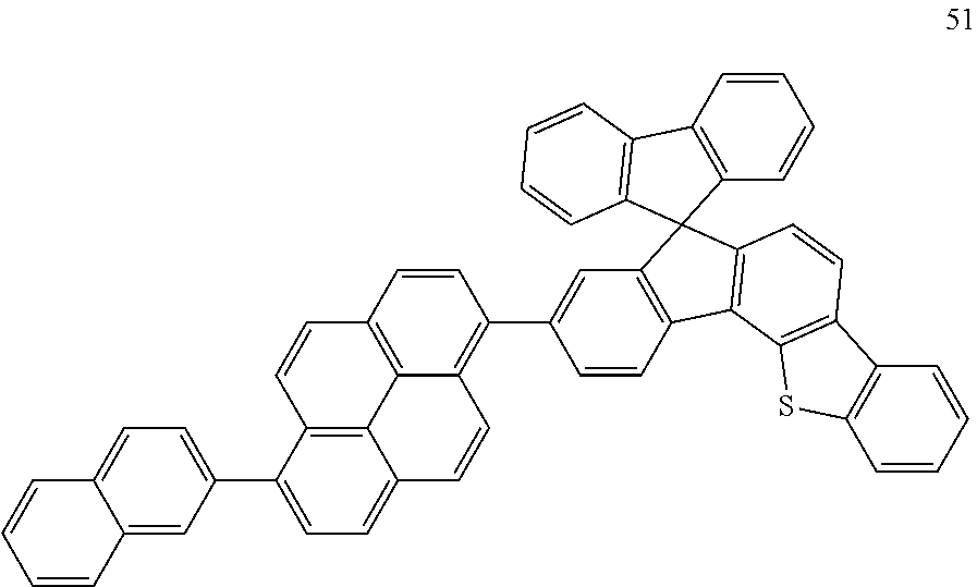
C1=CC2=C3C(=C1C1=CC4=C(C=C1)C1=C(C=CC5=C1SC1=C5C=CC=C1)C41C4=C(C=CC=C4)C4=C1C=CC=C4)C=CC1=CC=C(C4=CC=C5C(=C4)C=CC=C5)C(=C31)C=C2
